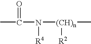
CC(=O)N([R4])[(CH)n]([R2])C
